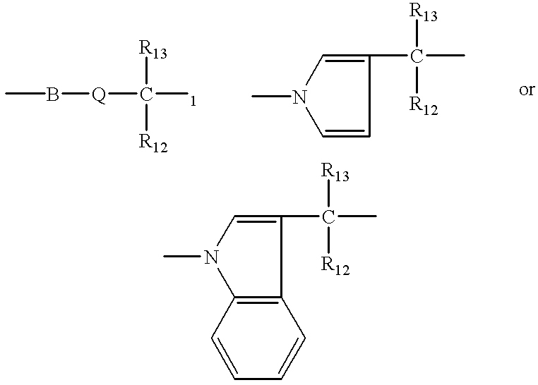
CB[Q]C([1])([R13])[R12].CN1C=CC(C(C)([R13])[R12])=C1.C12=C(C(C(C)([R13])[R12])=CN1C)C=CC=C2
